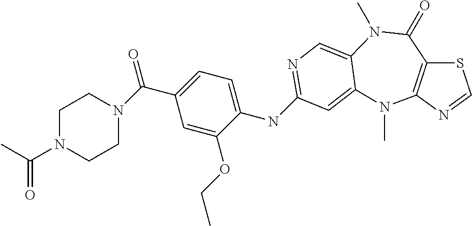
C1=C(OCC)C(NC2=NC=C3N(C)C(=O)C4=C(N=CS4)N(C)C3=C2)=CC=C1C(N1CCN(C(C)=O)CC1)=O
